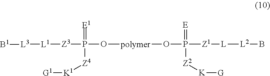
O([polymer]OP([Z2][K][G])(=[E])[Z1][L][L2]B)P([Z3][L1][L3][B1])([Z4][K1][G1])=[E1]
